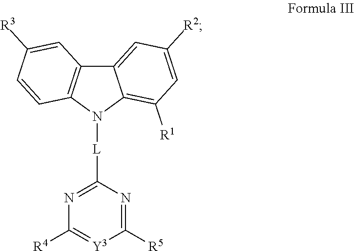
C12=CC([R2])=CC([R1])=C1N([L]C1=NC([R4])=[Y3]C([R5])=N1)C1=C2C=C([R3])C=C1
